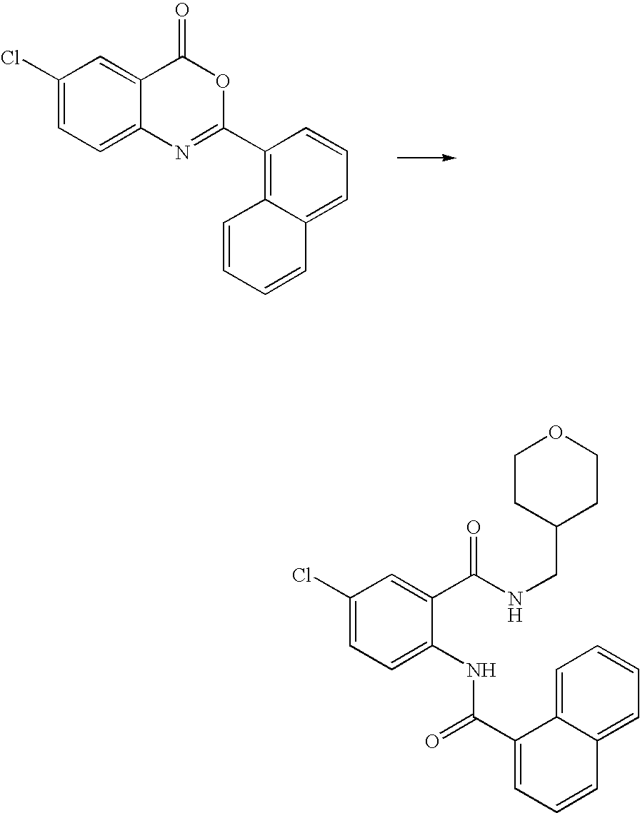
C1(Cl)=CC=C2C(=C1)C(=O)OC(C1=C3C(=CC=C1)C=CC=C3)=N2.C1(Cl)=CC=C(NC(C2=CC=CC3=CC=CC=C32)=O)C(C(NCC2CCOCC2)=O)=C1
